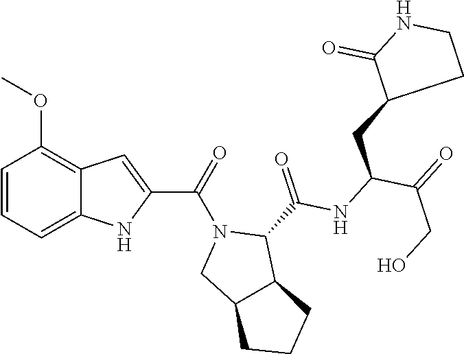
C1=CC=C2C(=C1OC)C=C(C(N1CC3C(C1C(NC(C(CO)=O)CC1CCNC1=O)=O)CCC3)=O)N2
